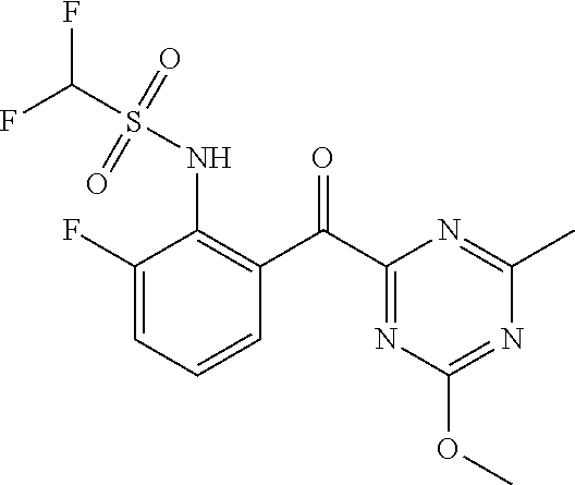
C1(F)=CC=CC(C(C2=NC(OC)=NC(C)=N2)=O)=C1NS(=O)(=O)C(F)F
